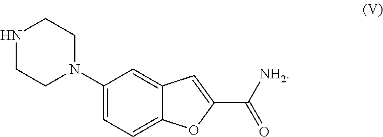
N1CCN(C2=CC=C3C(=C2)C=C(C([NH2])=O)O3)CC1
